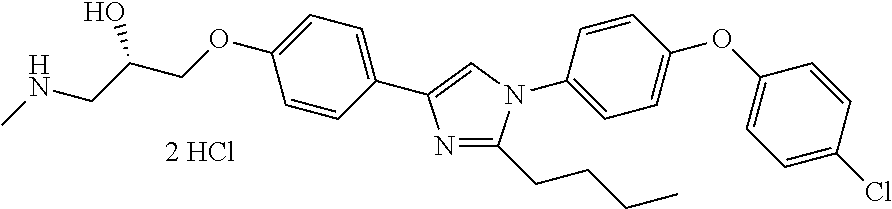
N1=C(CCCC)N(C2=CC=C(OC3=CC=C(Cl)C=C3)C=C2)C=C1C1=CC=C(OCC(CNC)O)C=C1
